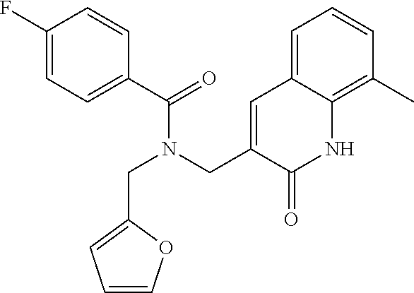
C1(F)=CC=C(C(N(CC2=CC=CO2)CC2=CC3=CC=CC(C)=C3NC2=O)=O)C=C1
